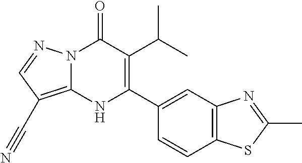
N12C(=C(C#N)C=N1)NC(C1=CC3=C(C=C1)SC(C)=N3)=C(C(C)C)C2=O
